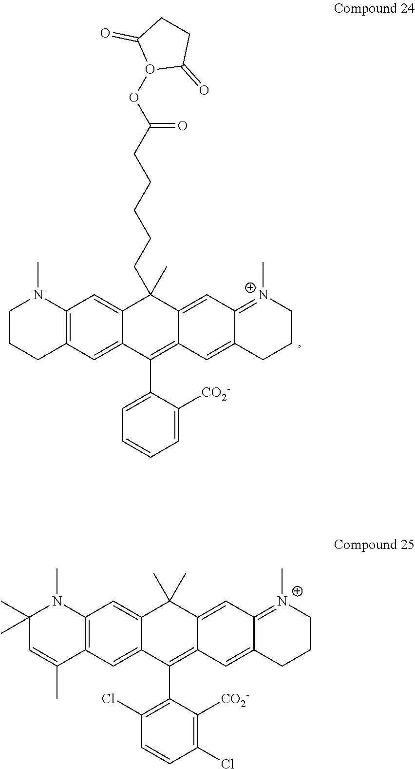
C1N(C)C2=C(C=C3C(=C2)C(CCCCCC(OO2C(=O)CCC2=O)=O)(C)C2=CC4=[N+](C)CCCC4=CC2=C3C2=CC=CC=C2[CO2-])CC1.C1(C)(C)N(C)C2=C(C=C3C(=C2)C(C)(C)C2=CC4=[N+](C)CCCC4=CC2=C3C2=C(Cl)C=CC(Cl)=C2[CO2-])C(C)=C1
